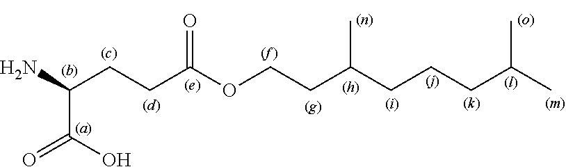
C(C(N)CCC(OCCC(CCCC(C)C)C)=O)(O)=O.[(l)]
